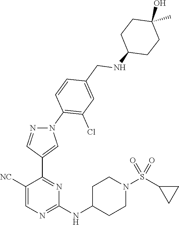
C1([NC])=CN=C(NC2CCN(S(C3CC3)(=O)=O)CC2)N=C1C1=CN(C2=C(Cl)C=C(CNC3CCC(O)(C)CC3)C=C2)N=C1
